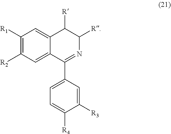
C1([R2])=C([R1])C=C2C(=C1)C(C1=CC=C([R4])C([R3])=C1)=NC([R])C2[R]
